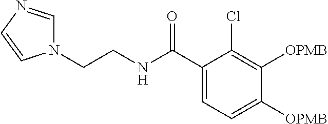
C1=C(C(NCCN2C=NC=C2)=O)C(Cl)=C([OPMB])C([OPMB])=C1
